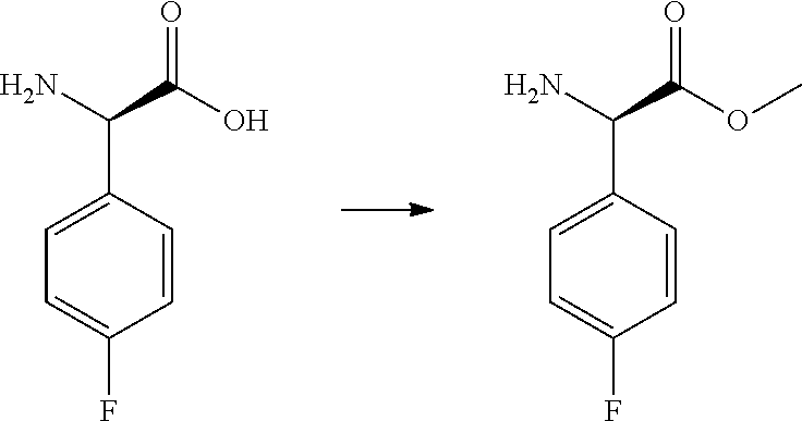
C1=CC(C(N)C(O)=O)=CC=C1F.C1=CC(C(N)C(OC)=O)=CC=C1F
